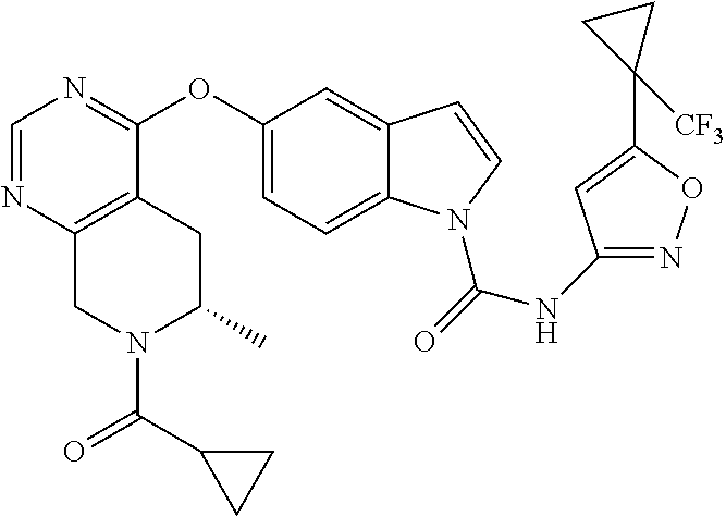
O(C1=CC=C2C(=C1)C=CN2C(=O)NC1=NOC(C2([CF3])CC2)=C1)C1=NC=NC2=C1CC(C)N(C(=O)C1CC1)C2
